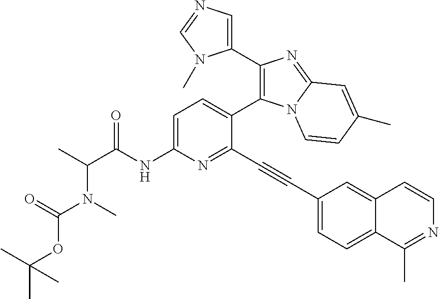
C1=C(NC(C(C)N(C)C(=O)OC(C)(C)C)=O)N=C(C#CC2=CC=C3C(=C2)C=CN=C3C)C(C2=C(C3=CN=CN3C)N=C3N2C=CC(C)=C3)=C1
